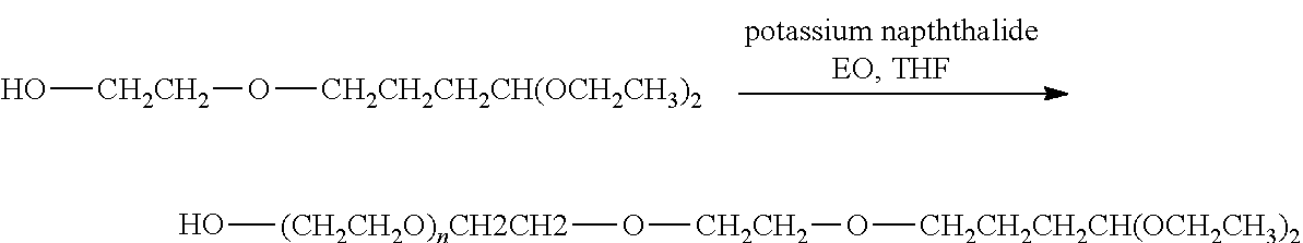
O[CH2CH2]O[CH2CH2CH2CH(OCH2CH3)2].O[(CH2CH2O)nCH2CH2]O[CH2CH2]O[CH2CH2CH2CH(OCH2CH3)2]
